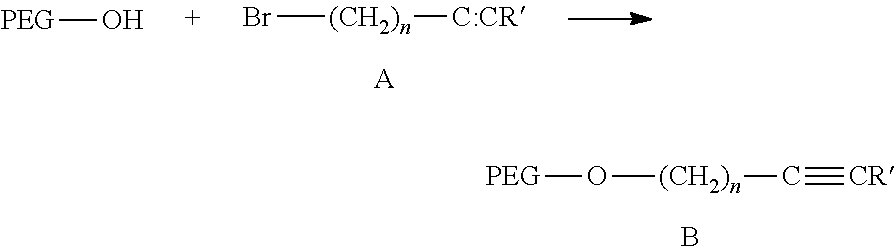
[PEG]O[(CH2)n]C#[CR].B.[PEG]O.Br[(CH2)n][C:CR].[A]
